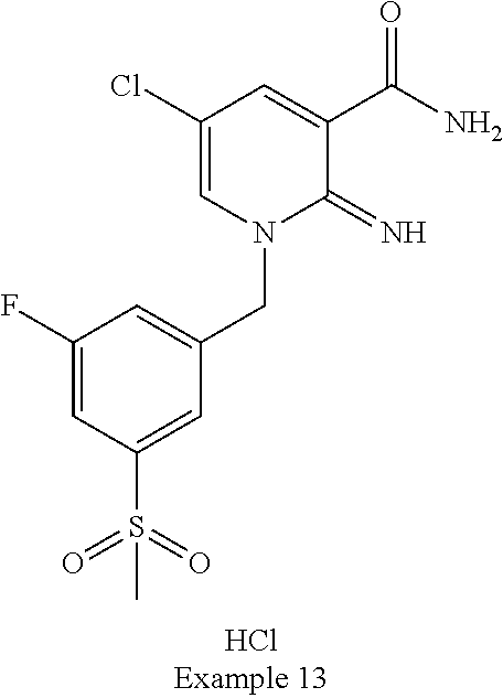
C1(F)=CC(S(=O)(=O)C)=CC(CN2C(=N)C(C(N)=O)=CC(Cl)=C2)=C1
